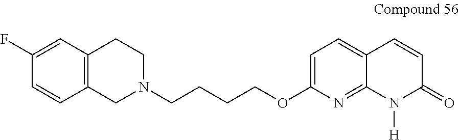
C1N(CCCCOC2=CC=C3C(=N2)N([H])C(=O)C=C3)CCC2=C1C=CC(F)=C2
